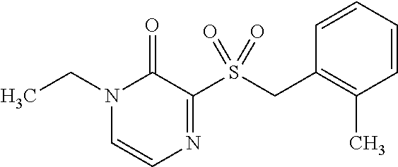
N1(CC)C=CN=C(S(CC2=C(C)C=CC=C2)(=O)=O)C1=O
